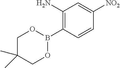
C1(N)=C(B2OCC(C)(C)CO2)C=CC([NO2])=C1
